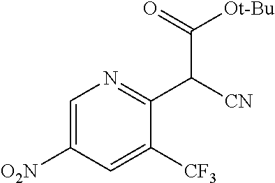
C1=C([O2N])C=C([CF3])C(C([CN])C([Ot-Bu])=O)=N1
